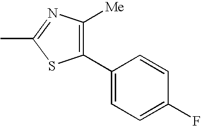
C1([Me])=C(C2=CC=C(F)C=C2)SC(C)=N1
